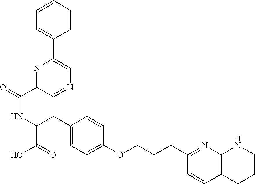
O=C(C1=NC(C2=CC=CC=C2)=CN=C1)NC(C(=O)O)CC1=CC=C(OCCCC2=NC3=C(C=C2)CCCN3)C=C1
